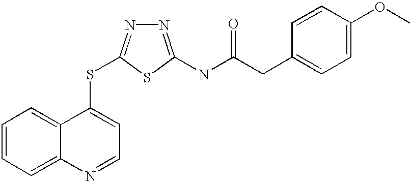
C1=CC=C2C(=C1)C(SC1=NN=C(NC(=O)CC3=CC=C(OC)C=C3)S1)=CC=N2
